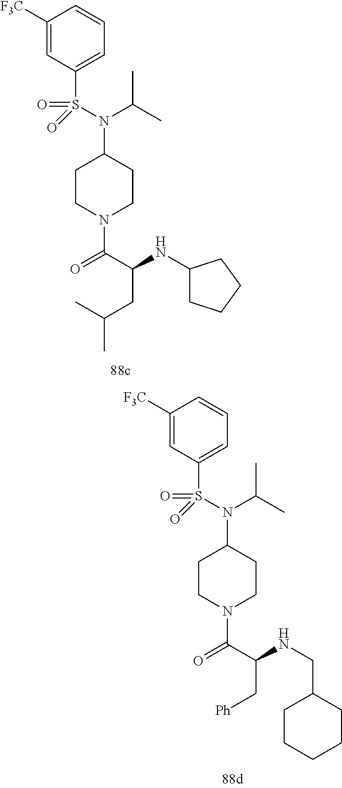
C1([F3C])=CC(S(N(C(C)C)C2CCN(C(=O)C(NC3CCCC3)CC(C)C)CC2)(=O)=O)=CC=C1.C1([F3C])=CC(S(N(C(C)C)C2CCN(C(=O)C(NCC3CCCCC3)C[Ph])CC2)(=O)=O)=CC=C1
